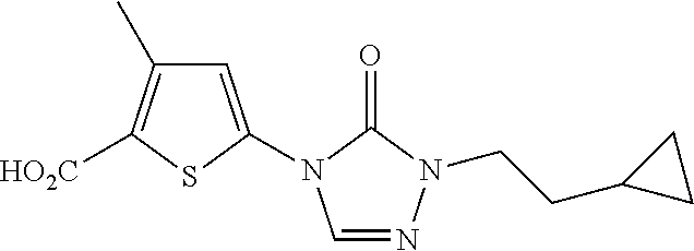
C1=C(N2C=NN(CCC3CC3)C2=O)SC([HO2C])=C1C
